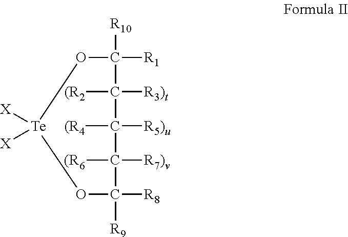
O1C([R1])([R10])C([R3)t])([(R2])C([R5)u])([(R4])C([R7)v])([(R6])C([R8])([R9])O[Te]1([X])[X]
